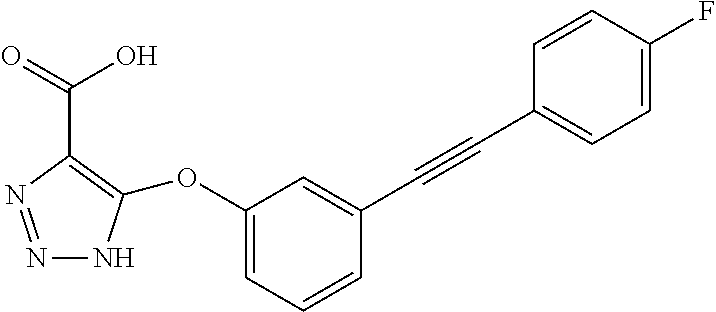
N1=NC(C(O)=O)=C(OC2=CC=CC(C#CC3=CC=C(F)C=C3)=C2)N1
